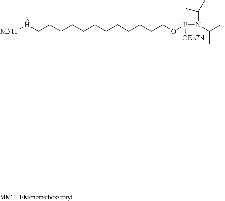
N(CCCCCCCCCCCCOP(N(C(C)C)C(C)C)[OEtCN])[MMT]
